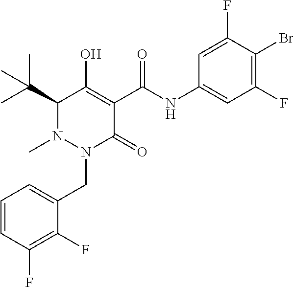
C1=CC(F)=C(F)C(CN2C(=O)C(C(=O)NC3=CC(F)=C(Br)C(F)=C3)=C(O)C(C(C)(C)C)N2C)=C1
